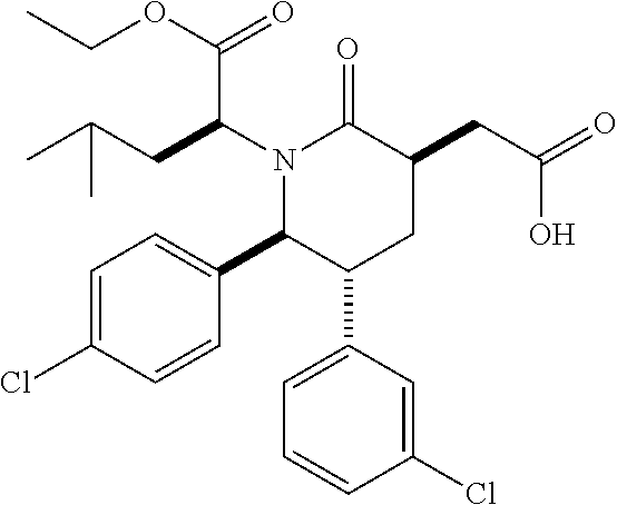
C1=C(Cl)C=CC(C2C(C3=CC=CC(Cl)=C3)CC(CC(=O)O)C(=O)N2C(CC(C)C)C(OCC)=O)=C1
